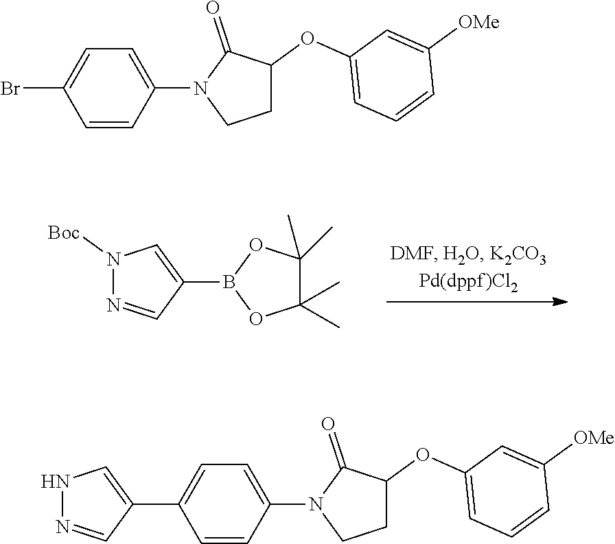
C1=C(N2CCC(OC3=CC=CC([OMe])=C3)C2=O)C=CC(Br)=C1.C1=C(N2CCC(OC3=CC=CC([OMe])=C3)C2=O)C=CC(C2=CNN=C2)=C1.N1([Boc])N=CC(B2OC(C)(C)C(C)(C)O2)=C1
